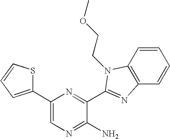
C1(C2=CC=CS2)=CN=C(N)C(C2=NC3=C(C=CC=C3)N2CCOC)=N1
